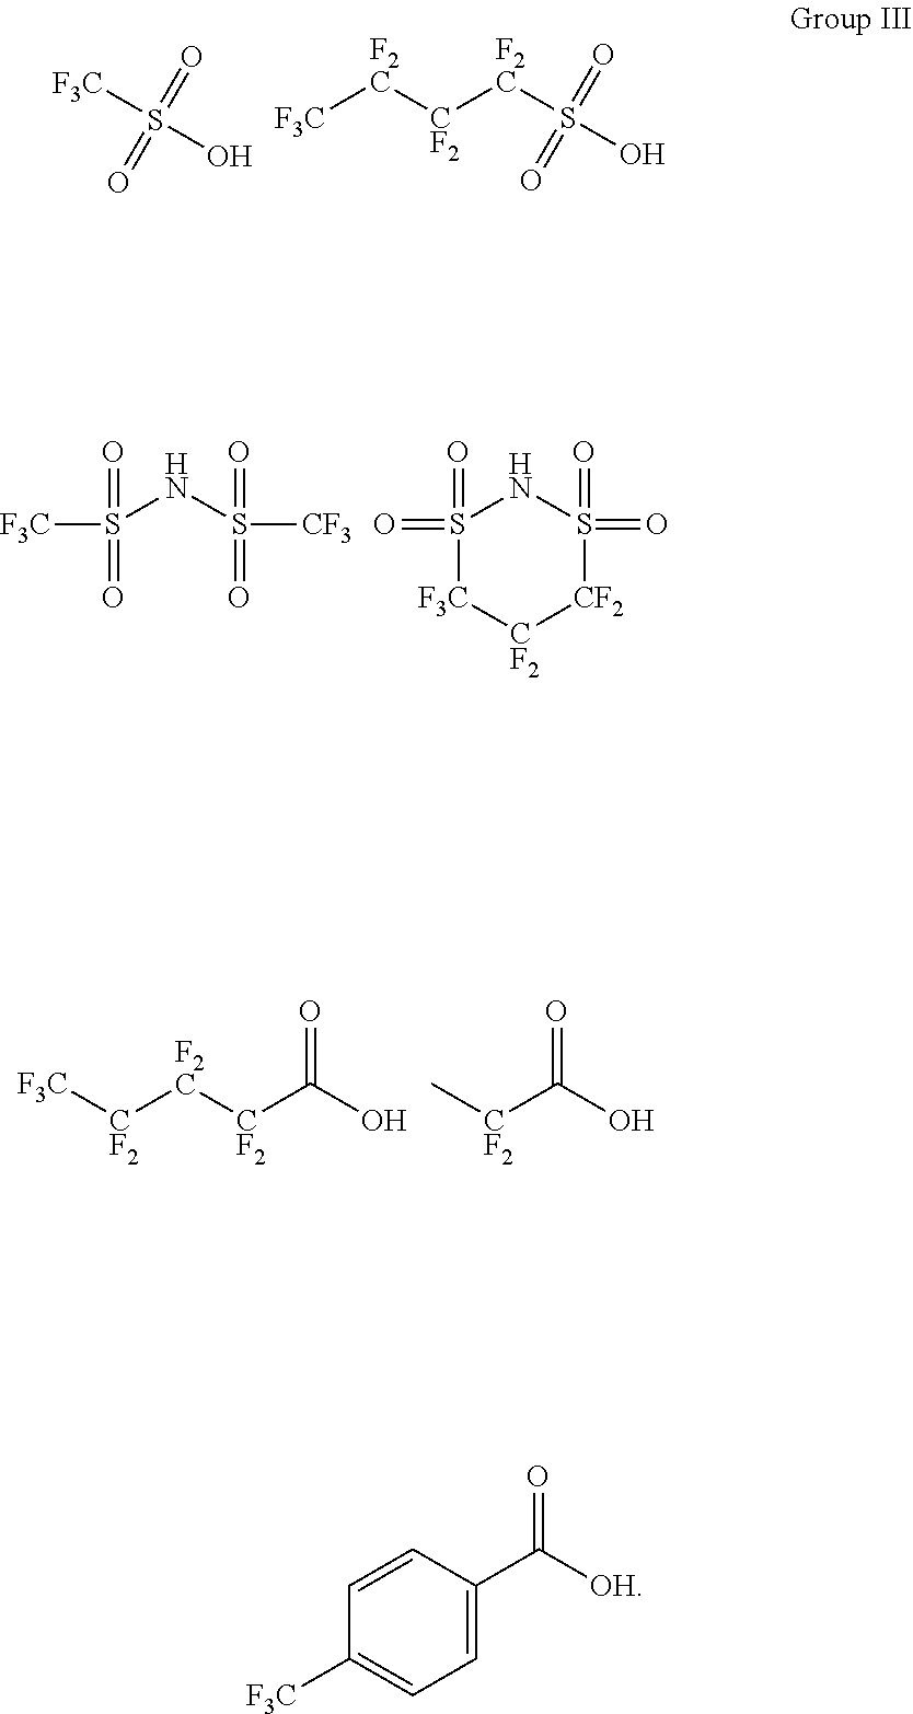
[F3C]S(O)(=O)=O.[F3C][F2C][CF2][F2C]S(O)(=O)=O.[F3C]S(NS([CF3])(=O)=O)(=O)=O.O=S1(=O)NS(=O)(=O)[CF2][CF2][F3C]1.[F3C][CF2][F2C][CF2]C(O)=O.[CF2](C(O)=O)C.C1=CC(C(=O)[OH])=CC=C1[F3C]
